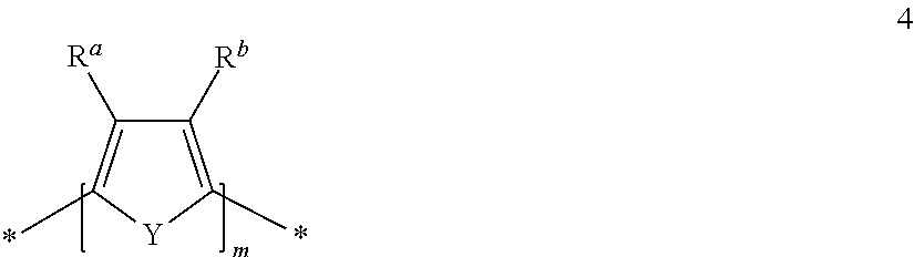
C1([Rb])=C(*)[Y]C(*)=C1[Ra]
